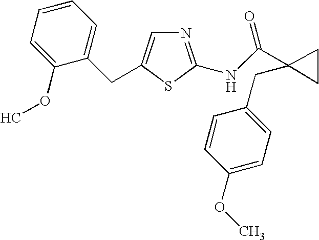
N1=C(NC(C2(CC3=CC=C(OC)C=C3)CC2)=O)SC(CC2=CC=CC=C2OC)=C1
